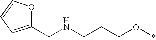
C1(CNCCCO*)=CC=CO1
